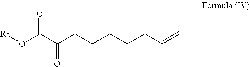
[R1]OC(C(CCCCCC=C)=O)=O
